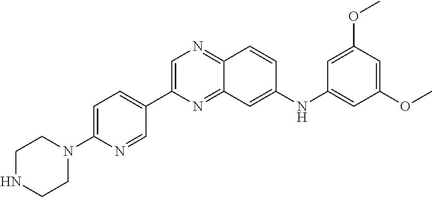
C1NCCN(C2=CC=C(C3=CN=C4C(=N3)C=C(NC3=CC(OC)=CC(OC)=C3)C=C4)C=N2)C1
